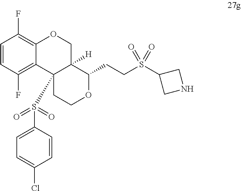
C1=CC(F)=C2C(=C1F)OCC1([H])C(CCS(C3CNC3)(=O)=O)OCCC21S(C1=CC=C(Cl)C=C1)(=O)=O
